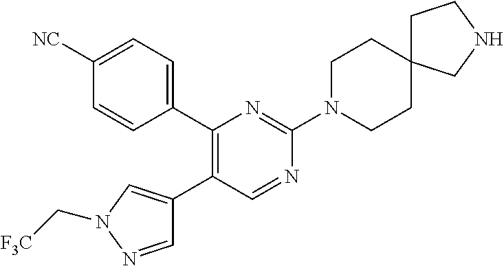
C1(C2=CC=C([NC])C=C2)=C(C2=CN(C[F3C])N=C2)C=NC(N2CCC3(CC2)CCNC3)=N1
